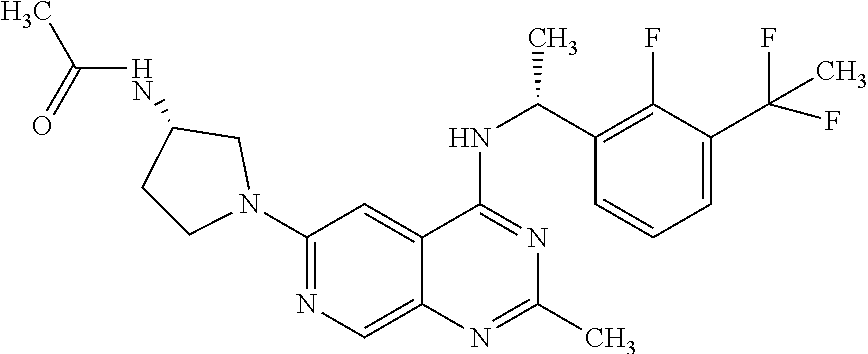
C1(N2CCC(NC(C)=O)C2)=NC=C2C(=C1)C(NC(C1=C(F)C(C(C)(F)F)=CC=C1)C)=NC(C)=N2
